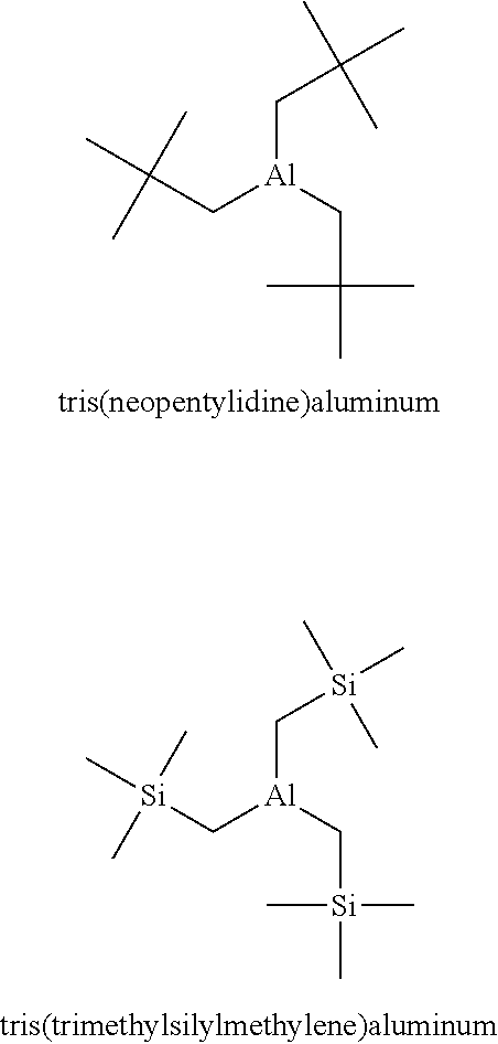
C([Al](CC(C)(C)C)CC(C)(C)C)C(C)(C)C.C([Al](C[Si](C)(C)C)C[Si](C)(C)C)[Si](C)(C)C
